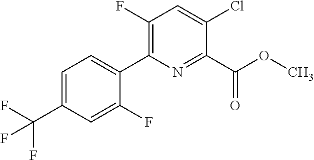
O(C)C(C1=NC(C2=CC=C(C(F)(F)F)C=C2F)=C(F)C=C1Cl)=O
